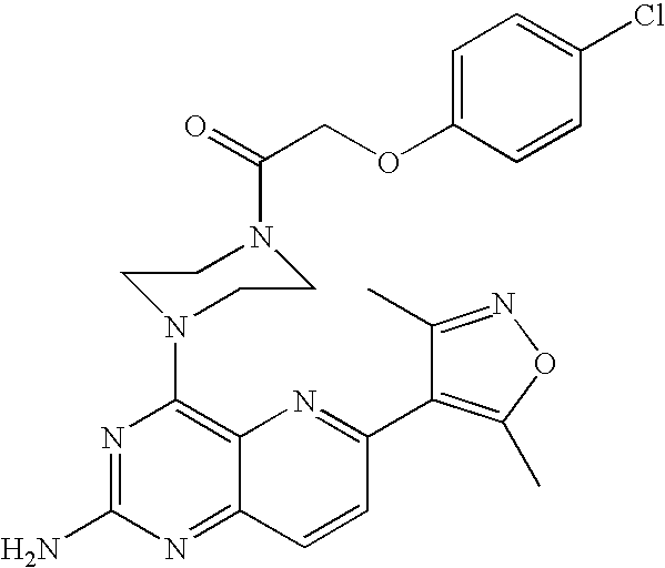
C1=C(OCC(=O)N2CCN(C3=C4C(=NC(N)=N3)C=CC(C3=C(C)ON=C3C)=N4)CC2)C=CC(Cl)=C1
